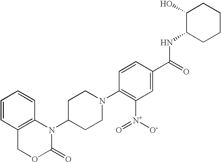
C1=CC2=C(C=C1)N(C1CCN(C3=C([N+]([O-])=O)C=C(C(=O)NC4C(O)CCCC4)C=C3)CC1)C(=O)OC2
